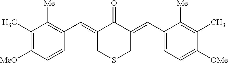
C1(C)=C([MeO])C=CC(C=C2CSCC(=CC3=CC=C([OMe])C(C)=C3[Me])C2=O)=C1[Me]
